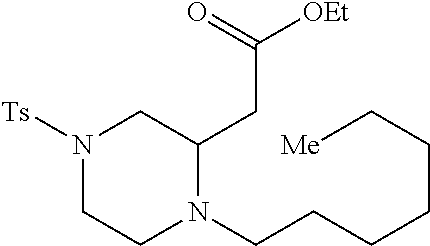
N1([Ts])CCN(CCCCCC[Me])C(CC([OEt])=O)C1
